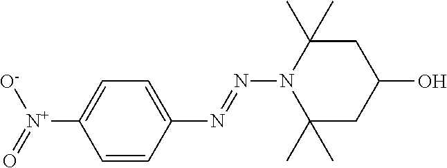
C1=C(N=NN2C(C)(C)CC(O)CC2(C)C)C=CC([N+](=O)[O-])=C1
